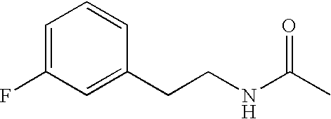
C1=C(F)C=C(CCNC(C)=O)C=C1
